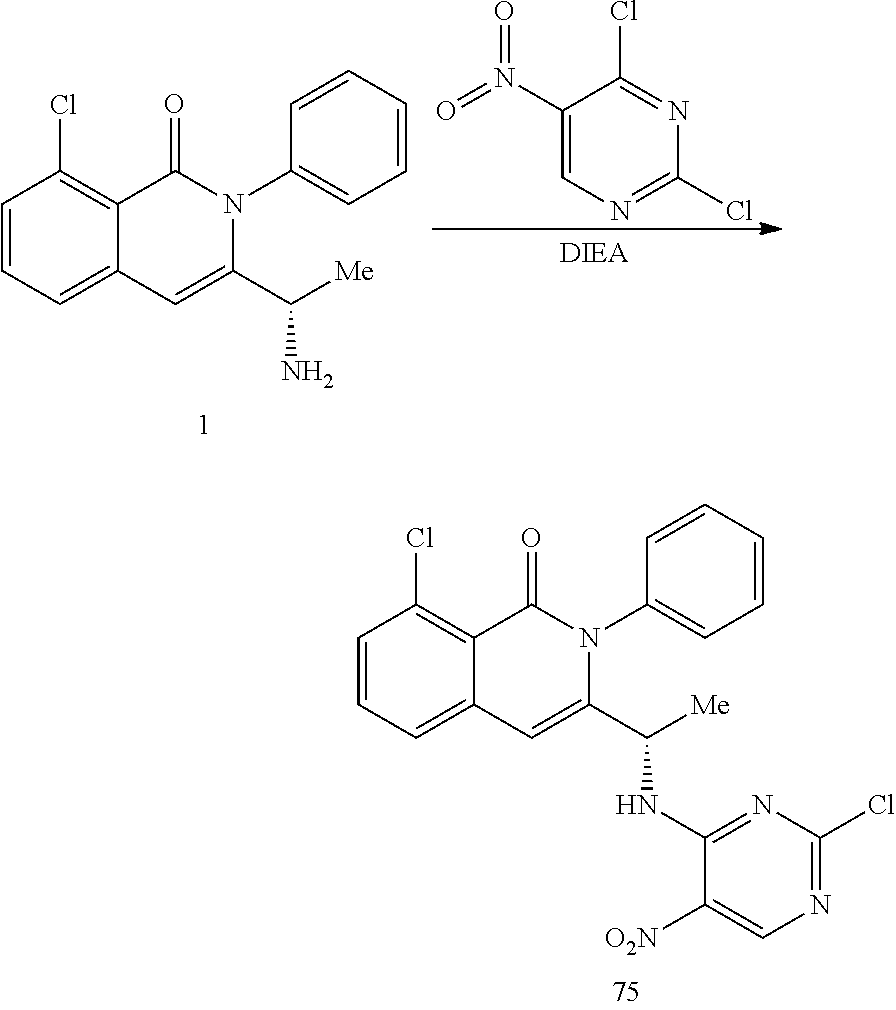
C1=CC=CC=C1N1C(=O)C2=C(Cl)C=CC=C2C=C1C([Me])N.C1(N(=O)=O)=CN=C(Cl)N=C1Cl.C1=CC=CC=C1N1C(=O)C2=C(Cl)C=CC=C2C=C1C([Me])NC1=NC(Cl)=NC=C1[O2N]
